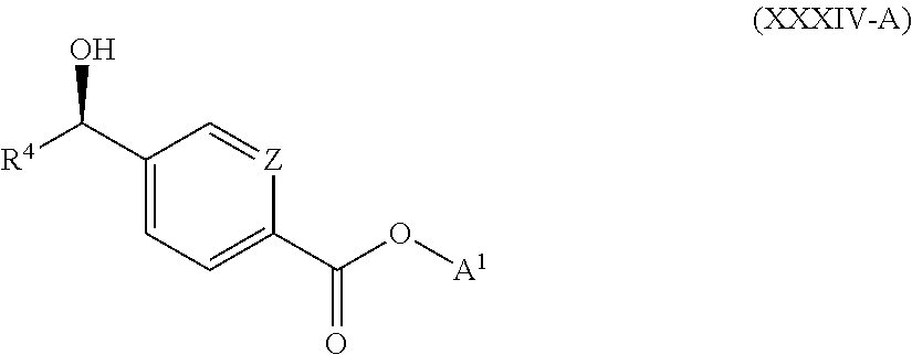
C(O)(C1=CC=C(C(O[A1])=O)[Z]=C1)[R4]
